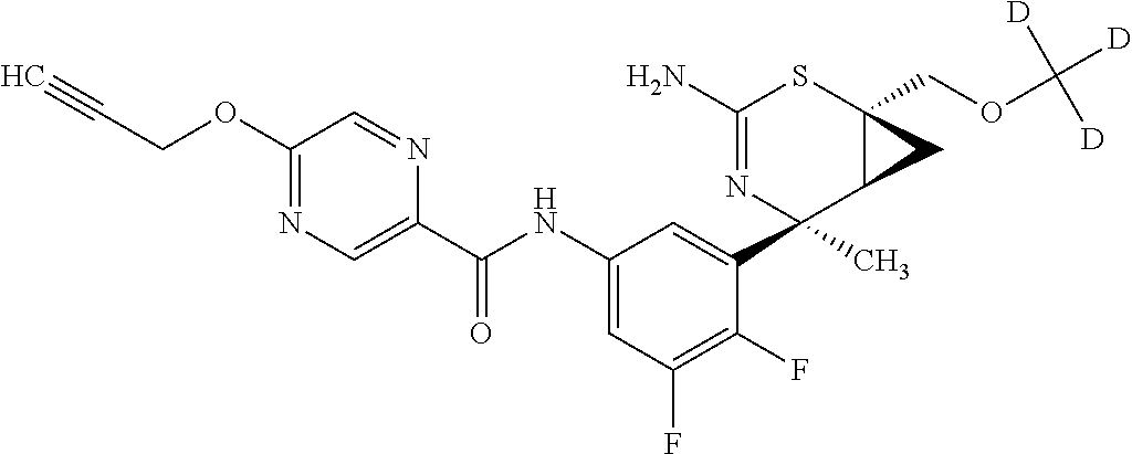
C1(N)=NC(C2=CC(NC(C3=CN=C(OCC#C)C=N3)=O)=CC(F)=C2F)(C)C2C(COC([D])([D])[D])(S1)C2
